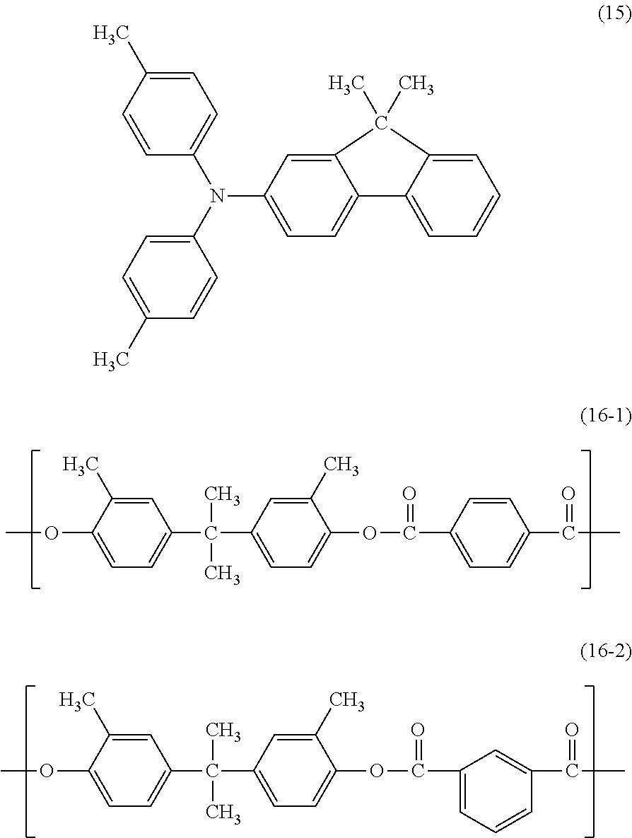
C1(C(C)(C)C2=CC=C(OC(=O)C3=CC=C(C(=O)C)C=C3)C(C)=C2)=CC=C(OC)C(C)=C1.C1(C(C)(C)C2=CC=C(OC(=O)C3=CC=CC(C(=O)C)=C3)C(C)=C2)=CC=C(OC)C(C)=C1.N(C1=CC=C2C(=C1)C(C)(C)C1=CC=CC=C21)(C1=CC=C(C)C=C1)C1=CC=C(C)C=C1
